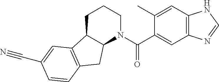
C1C2C(N(C(C3=CC4=C(C=C3C)NC=N4)=O)CC1)CC1=C2C=C(C#N)C=C1
